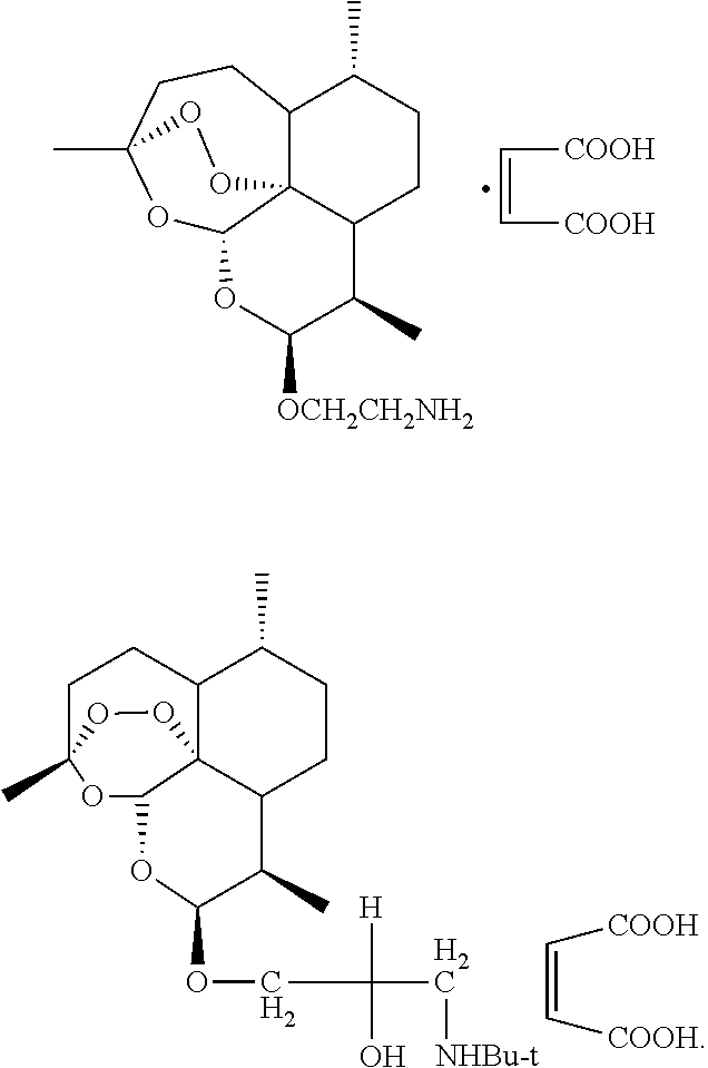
C12C34C(CCC1C)C(C)C([OCH2CH2NH2])OC3OC(C)(CC2)OO4.C(=C[COOH])[COOH].C(=C[COOH])[COOH].C12C34C(CCC1C)C(C)C(OCC([H])(O)C[NHBu-t])OC3OC(C)(CC2)OO4
